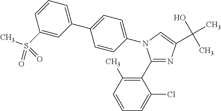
C1(C2=C(C)C=CC=C2Cl)=NC(C(O)(C)C)=CN1C1=CC=C(C2=CC=CC(S(C)(=O)=O)=C2)C=C1
